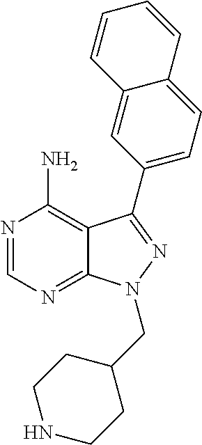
C12=NC=NC(N)=C1C(C1=CC=C3C(=C1)C=CC=C3)=NN2CC1CCNCC1
